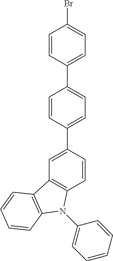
C1=CC(C2=CC=C(C3=CC4=C(C=C3)N(C3=CC=CC=C3)C3=C4C=CC=C3)C=C2)=CC=C1Br
